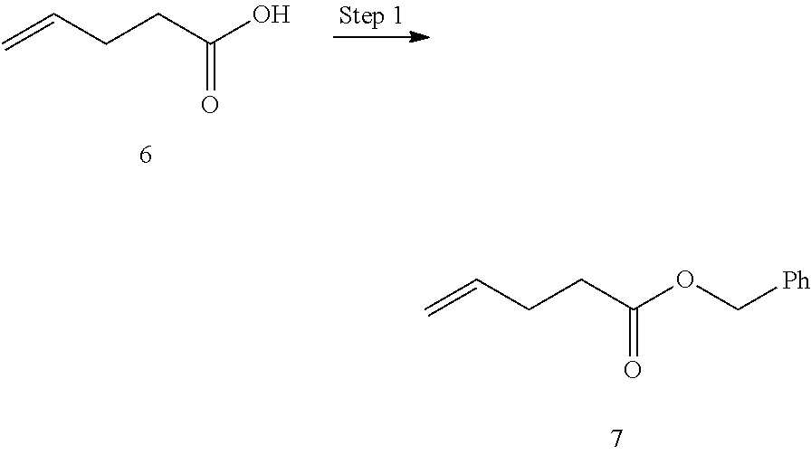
C=CCCC(OC[Ph])=O.C=CCCC(O)=O
